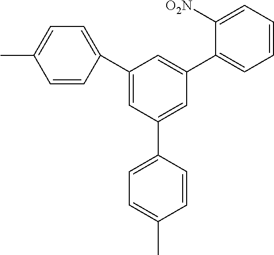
C1=CC(C2=CC(C3=CC=C(C)C=C3)=CC(C3=CC=CC=C3[O2N])=C2)=CC=C1C
